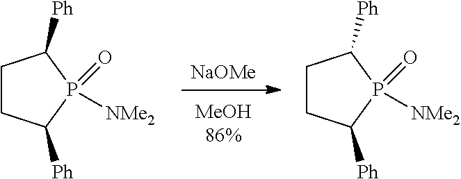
C1CC([Ph])P(=O)([NMe2])C1[Ph].[NaOMe].C1CC([Ph])P(=O)([NMe2])C1[Ph]
